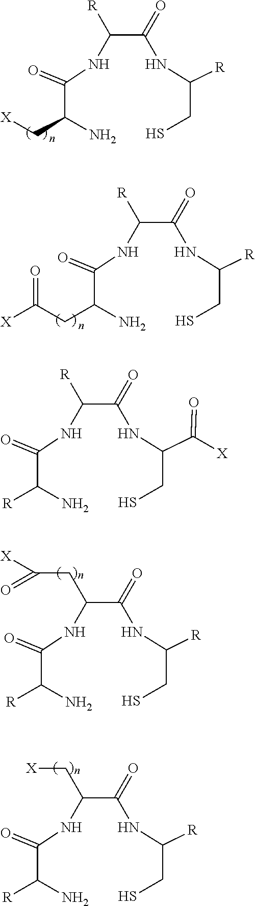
C(C([R])NC(C(N)C[X])=O)(=O)NC(CS)[R].C(C([R])NC(C(N)CC([X])=O)=O)(=O)NC(CS)[R].C(C([R])NC(C(N)[R])=O)(=O)NC(CS)C([X])=O.C(C(CC([X])=O)NC(C(N)[R])=O)(=O)NC(CS)[R].C(C(C[X])NC(C(N)[R])=O)(=O)NC(CS)[R]
